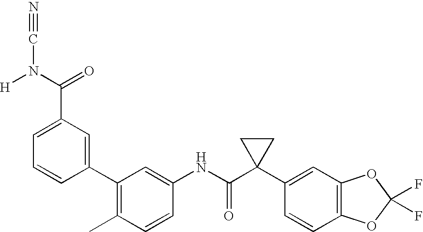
C1=CC(C)=C(C2=CC(C(=O)N(C#N)[H])=CC=C2)C=C1NC(C1(C2=CC3=C(C=C2)OC(F)(F)O3)CC1)=O
